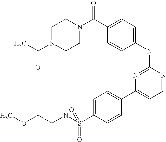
C1N(C(C)=O)CCN(C(C2=CC=C(NC3=NC(C4=CC=C(S(NCCOC)(=O)=O)C=C4)=CC=N3)C=C2)=O)C1
